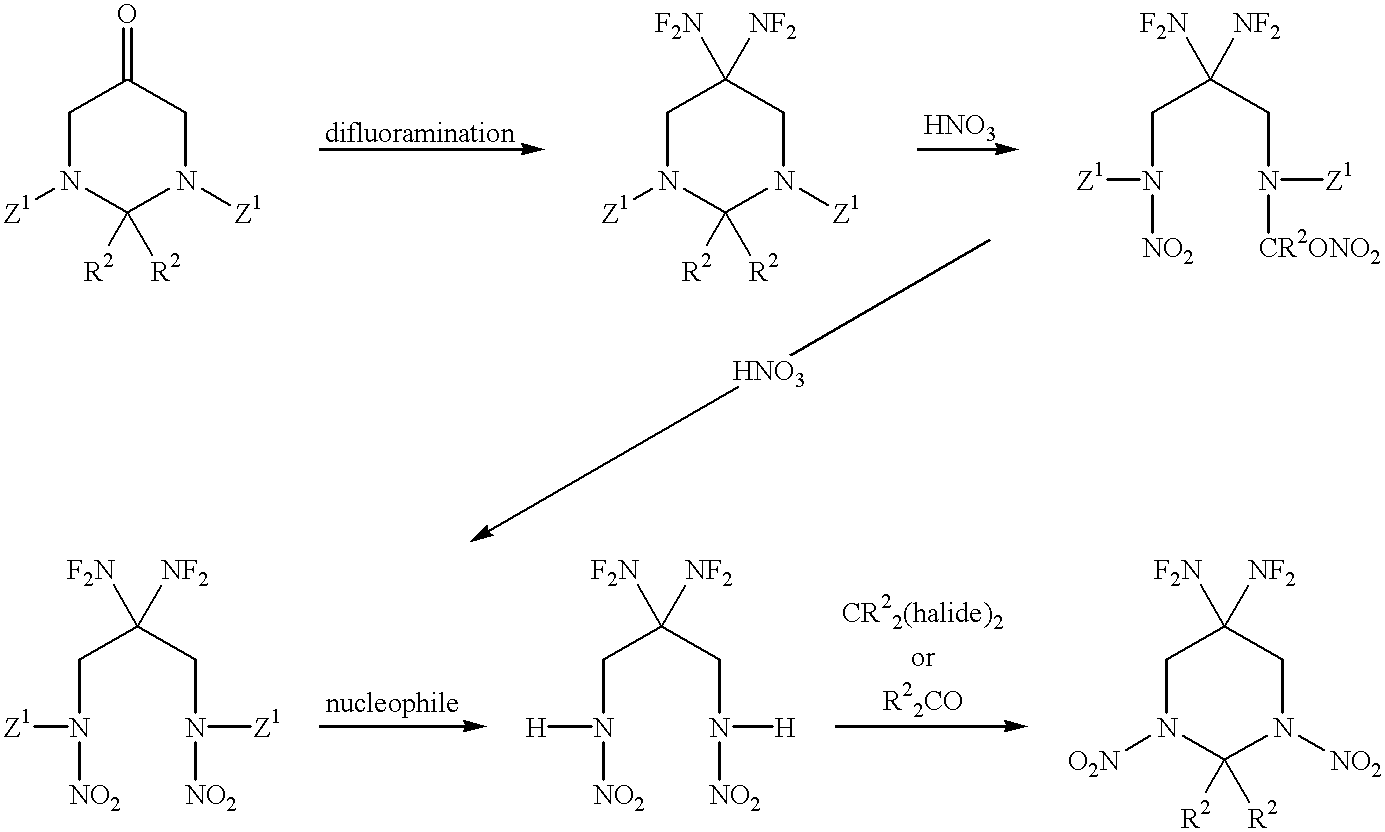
N1([Z1])CC(=O)CN([Z1])C1([R2])[R2].N1([Z1])CC([F2N])([NF2])CN([Z1])C1([R2])[R2].N(CC(CN([Z1])[NO2])([F2N])[NF2])([Z1])[CR2ONO2].N(CC(CN([Z1])[NO2])([F2N])[NF2])([Z1])[NO2].N(CC(CN([H])[NO2])([F2N])[NF2])([H])[NO2].N1([NO2])CC([F2N])([NF2])CN([O2N])C1([R2])[R2]
